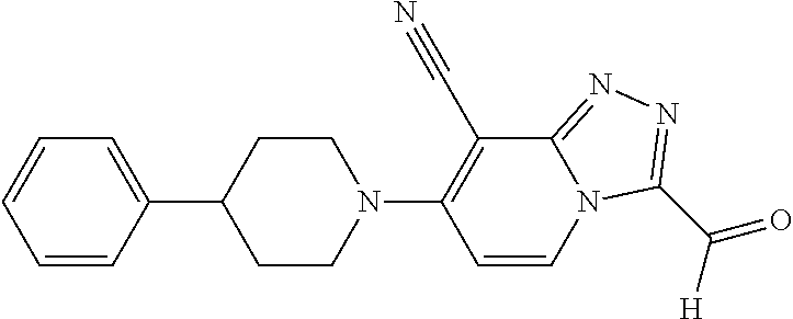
C1(C#N)=C(N2CCC(C3=CC=CC=C3)CC2)C=CN2C1=NN=C2C([H])=O
